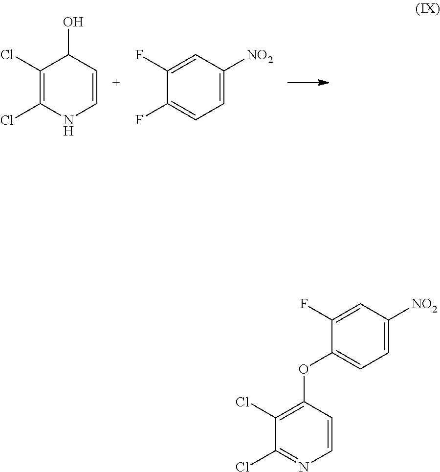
C1(Cl)=C(Cl)NC=CC1O.C1(F)=CC([NO2])=CC=C1F.C1(Cl)=C(OC2=CC=C([NO2])C=C2F)C=CN=C1Cl
